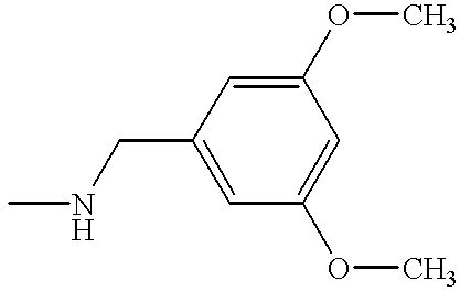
CNCC1=CC(OC)=CC(OC)=C1
